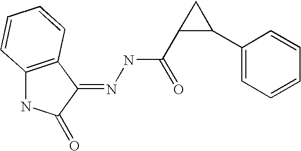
C1(C(NN=C2C3=C(NC2=O)C=CC=C3)=O)C(C2=CC=CC=C2)C1
